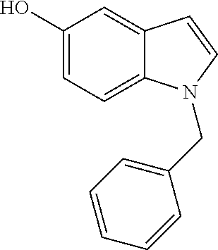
C1(O)=CC=C2C(=C1)C=CN2CC1=CC=CC=C1
